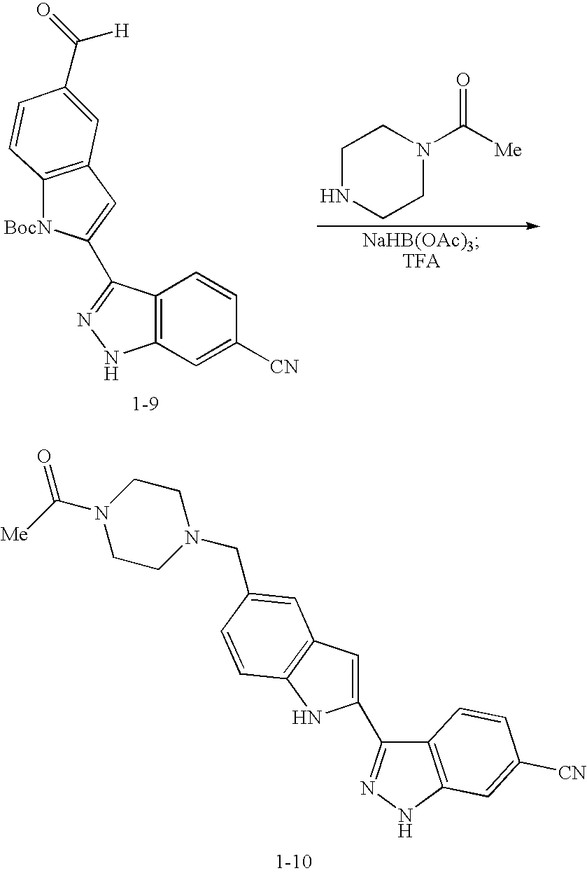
C12=C(NN=C1C1=CC3=C(N1)C=CC(CN1CCN(C([Me])=O)CC1)=C3)C=C([CN])C=C2.C12=C(C=C([CN])C=C1)NN=C2C1=CC2=C([BocN]1)C=CC(C(=O)[H])=C2.C1NCCN(C([Me])=O)C1
